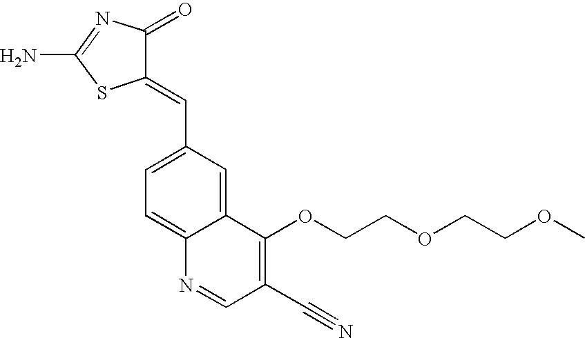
C1(=CC2=CC=C3C(=C2)C(OCCOCCOC)=C(C#N)C=N3)C(=O)N=C(N)S1
